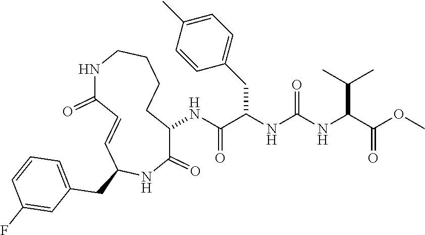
N(C(C(NC(NC(C(OC)=O)C(C)C)=O)CC1=CC=C(C)C=C1)=O)C1C(=O)NC(CC2=CC=CC(F)=C2)C=CC(=O)NCCCC1
